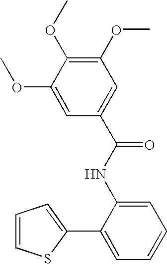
C1=CC=C(C2=CC=CC=C2NC(C2=CC(OC)=C(OC)C(OC)=C2)=O)S1
